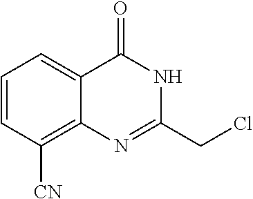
C1(CCl)=NC2=C([CN])C=CC=C2C(=O)N1
